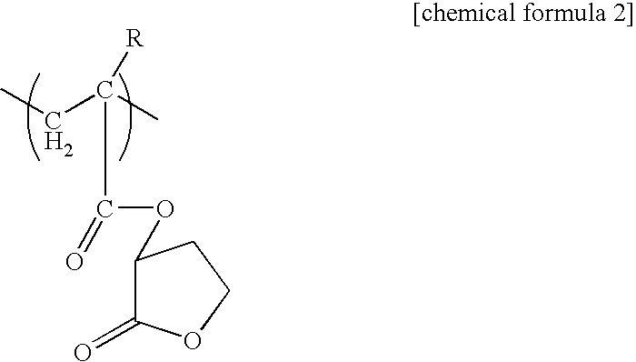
C1(OC(C(CC)(C)[R])=O)C(=O)OCC1
